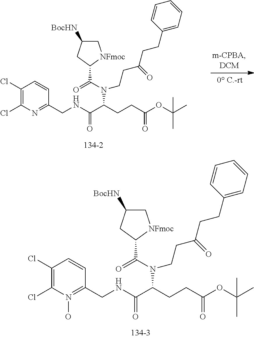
C1(Cl)=C(Cl)N=C(CNC(C(CCC(OC(C)(C)C)=O)N(CCC(CCC2=CC=CC=C2)=O)C(=O)C2[NFmoc]CC([BocHN])C2)=O)C=C1.C1(Cl)=C(Cl)N(O)=C(CNC(C(CCC(OC(C)(C)C)=O)N(CCC(CCC2=CC=CC=C2)=O)C(=O)C2[NFmoc]CC([BocHN])C2)=O)C=C1
